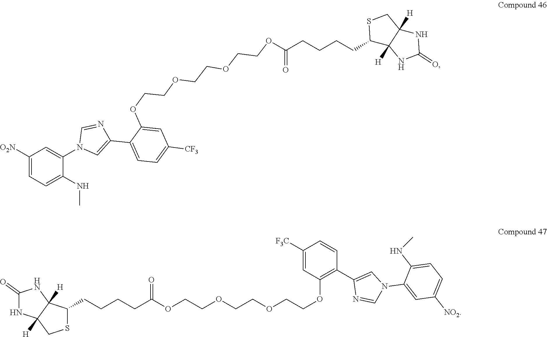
C1([O2N])=CC=C(NC)C(N2C=C(C3=CC=C([CF3])C=C3OCCOCCOCCOC(CCCCC3C4([H])C([H])(CS3)NC(=O)N4)=O)N=C2)=C1.C1(CCCCC(=O)OCCOCCOCCOC2=C(C3=CN(C4=CC([NO2])=CC=C4NC)C=N3)C=CC([F3C])=C2)SCC2([H])C1([H])NC(=O)N2
